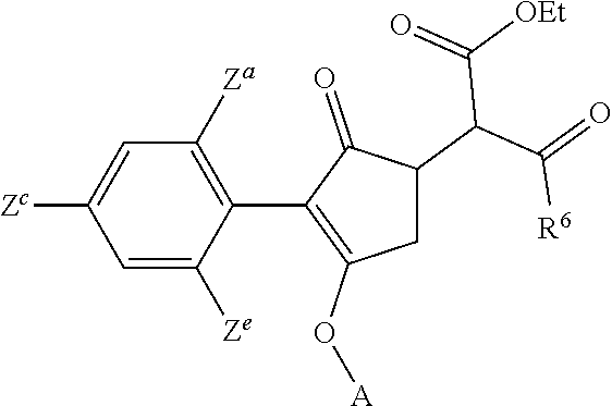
C1=C([Ze])C(C2=C(O[A])CC(C(C(=O)[R6])C([OEt])=O)C2=O)=C([Za])C=C1[Zc]
